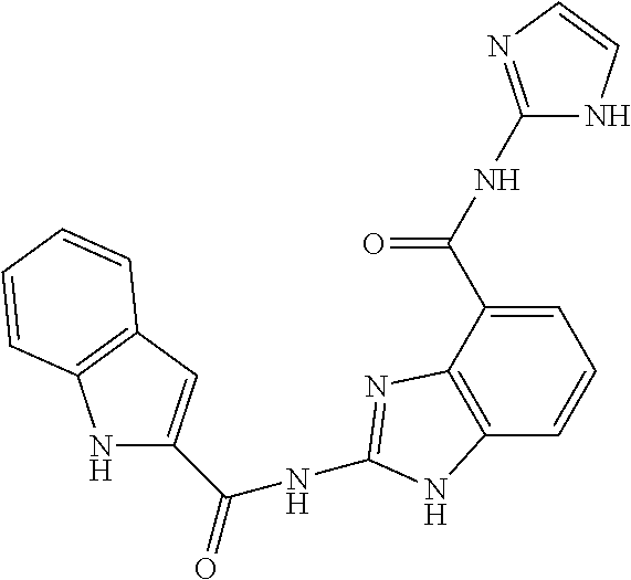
C1=C(C(NC2=NC=CN2)=O)C2=C(C=C1)NC(NC(=O)C1=CC3=C(N1)C=CC=C3)=N2
